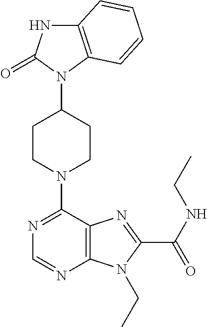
C12=C(C=CC=C1)N(C1CCN(C3=NC=NC4=C3N=C(C(NCC)=O)N4CC)CC1)C(=O)N2
